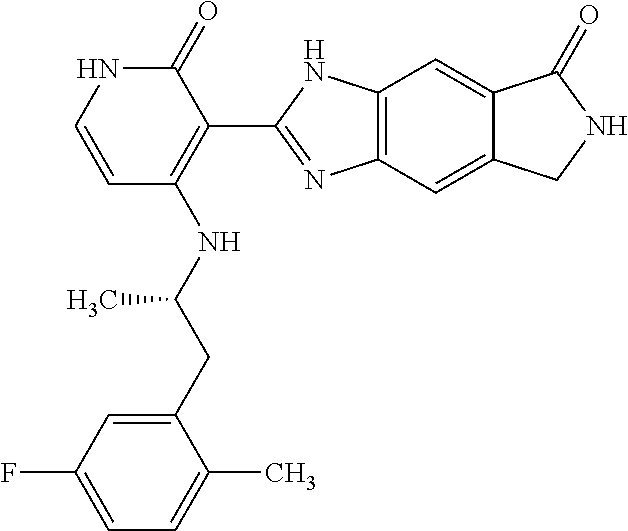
C(C(NC1=C(C2=NC3=C(N2)C=C2C(=C3)CNC2=O)C(=O)NC=C1)C)C1=CC(F)=CC=C1C
